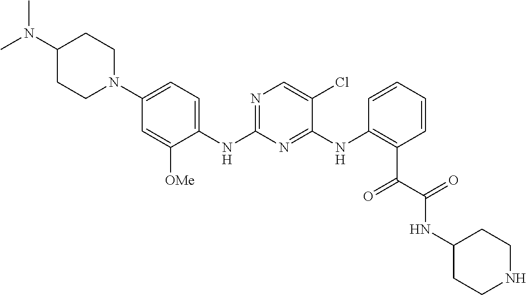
C1(N(C)C)CCN(C2=CC=C(NC3=NC=C(Cl)C(NC4=C(C(=O)C(=O)NC5CCNCC5)C=CC=C4)=N3)C([OMe])=C2)CC1
